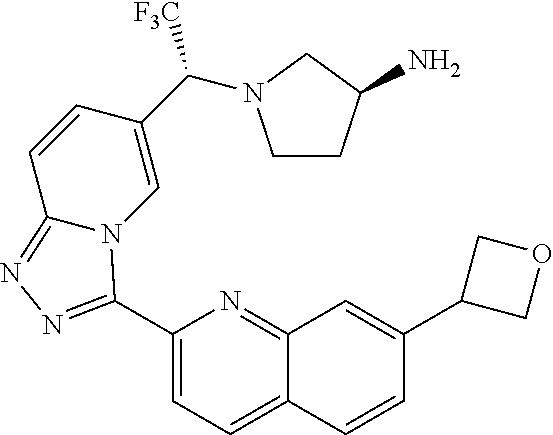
C1(C2=NN=C3C=CC(C([F3C])N4CCC(N)C4)=CN32)=CC=C2C(=N1)C=C(C1COC1)C=C2
